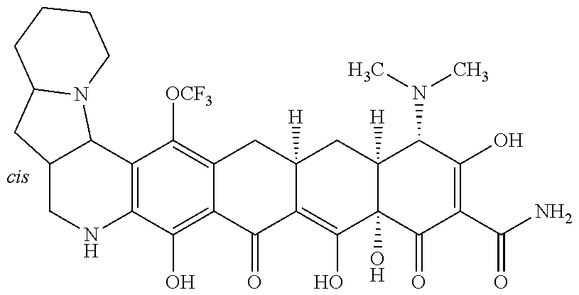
C12=C(C(O)=C3C(=C1[OCF3])CC1([H])C(=C(O)C4(O)C([H])(C1)C(N(C)C)C(O)=C(C(N)=O)C4=O)C3=O)NCC1C2N2C(C1)CCCC2
